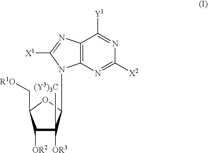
C1([OR2])C([OR3])([(Y3)3C])C(N2C3=C(C([Y1])=NC([X2])=N3)N=C2[X1])OC1C[R1O]
